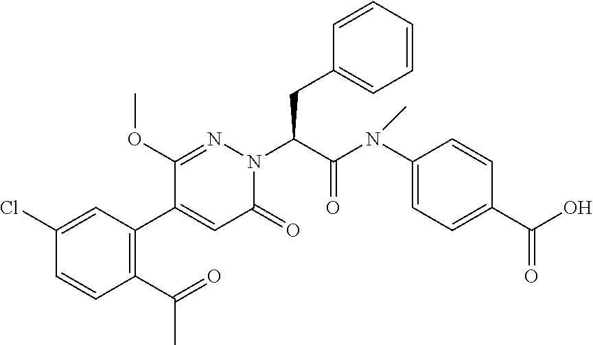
C1(Cl)=CC(C2=CC(=O)N(C(CC3=CC=CC=C3)C(N(C3=CC=C(C(O)=O)C=C3)C)=O)N=C2OC)=C(C(=O)C)C=C1
